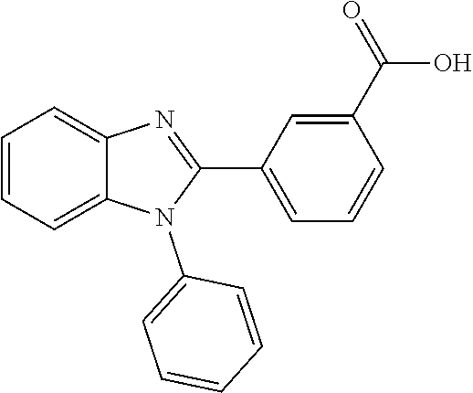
C1(C2=CC=CC(C(=O)O)=C2)=NC2=CC=CC=C2N1C1=CC=CC=C1
